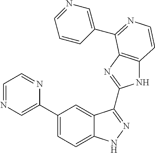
C1(C2=CN=CC=N2)=CC=C2C(=C1)C(C1=NC3=C(N1)C=CN=C3C1=CN=CC=C1)=NN2
